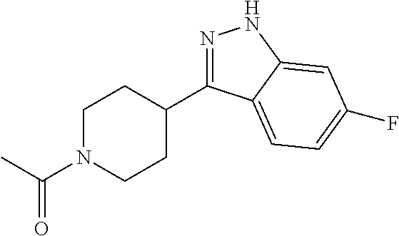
N1=C(C2CCN(C(=O)C)CC2)C2=CC=C(F)C=C2N1
